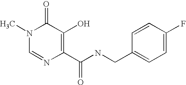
N1(C)C=NC(C(NCC2=CC=C(F)C=C2)=O)=C(O)C1=O
